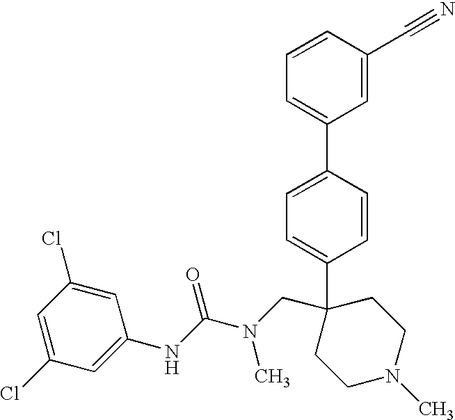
C1=CC(C2=CC=CC(C#N)=C2)=CC=C1C1(CN(C(NC2=CC(Cl)=CC(Cl)=C2)=O)C)CCN(C)CC1
